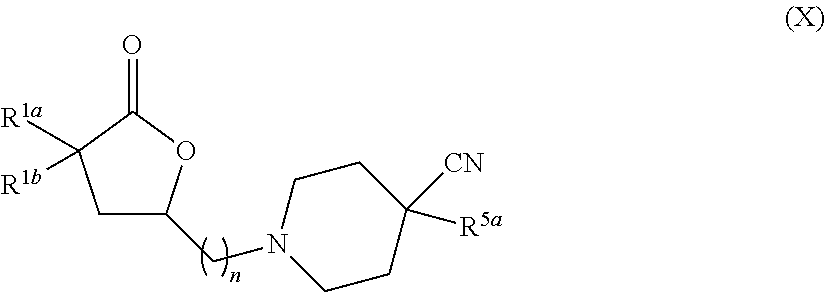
C1C(CN2CCC([R5a])([CN])CC2)OC(=O)C1([R1a])[R1b]
